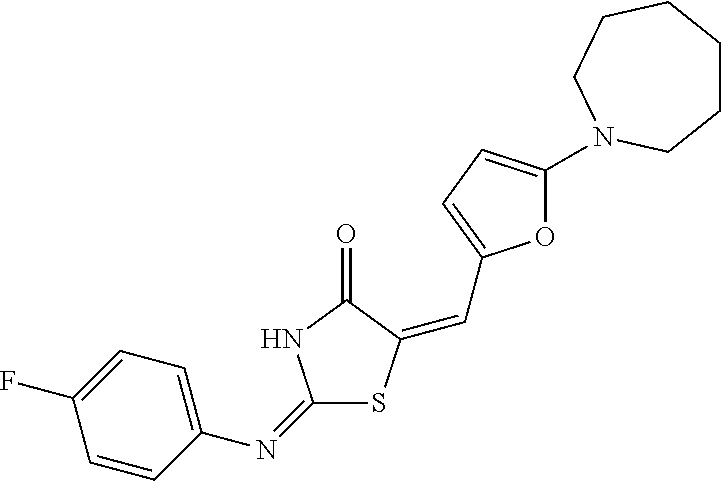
C1=CC(N=C2SC(=CC3=CC=C(N4CCCCCC4)O3)C(=O)N2)=CC=C1F
